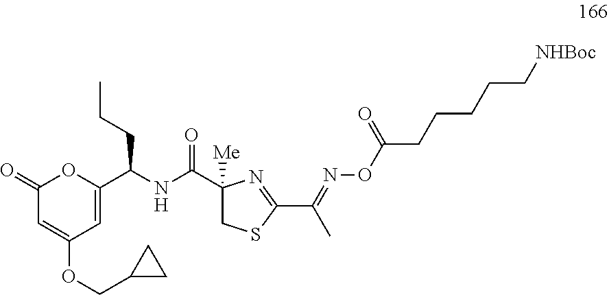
C1(=O)C=C(OCC2CC2)C=C(C(CCC)NC(=O)C2([Me])CSC(C(C)=NOC(CCCCC[NHBoc])=O)=N2)O1
